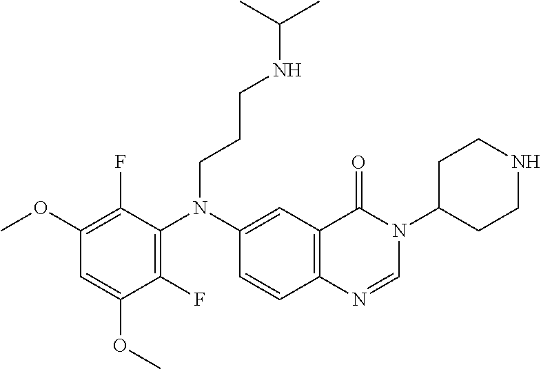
C1(OC)=C(F)C(N(C2=CC3=C(C=C2)N=CN(C2CCNCC2)C3=O)CCCNC(C)C)=C(F)C(OC)=C1
